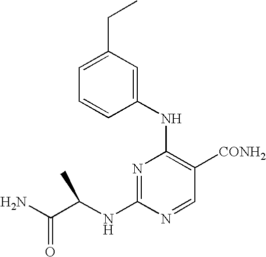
N1=C(NC(C(N)=O)C)N=CC([CONH2])=C1NC1=CC(CC)=CC=C1
